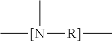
C[[N](C)[R]]C
